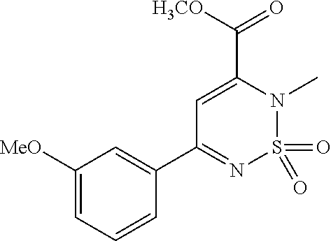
C(C1=CC(C2=CC([MeO])=CC=C2)=NS(=O)(=O)N1C)([H3CO])=O
